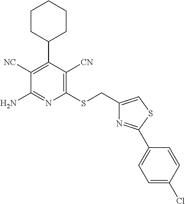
C1(SCC2=CSC(C3=CC=C(Cl)C=C3)=N2)=C([CN])C(C2CCCCC2)=C([NC])C(N)=N1
